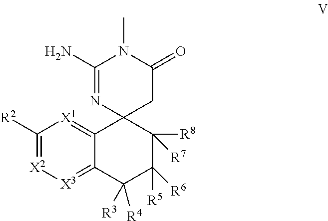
C1([R2])=[X2][X3]=C2C(=[X1]1)C1(C([R8])([R7])C([R5])([R6])C2([R3])[R4])CC(=O)N(C)C(N)=N1
